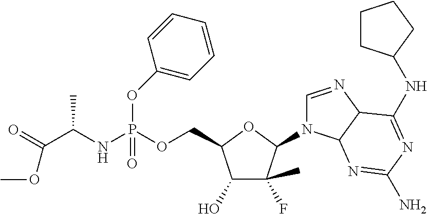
C1(O)C(F)(C)C(N2C=NC3C2N=C(N)N=C3NC2CCCC2)OC1COP(NC(C(=O)OC)C)(OC1=CC=CC=C1)=O
